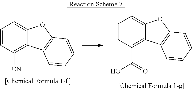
C1=CC([CN])=C2C(=C1)OC1=C2C=CC=C1.C1=CC(C(O)=O)=C2C(=C1)OC1=C2C=CC=C1
